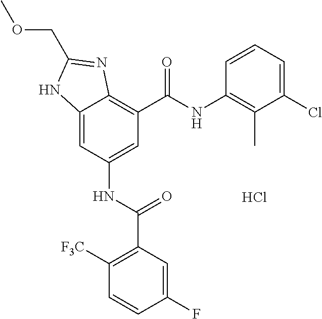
C12=CC(NC(C3=C([F3C])C=CC(F)=C3)=O)=CC(C(NC3=C(C)C(Cl)=CC=C3)=O)=C1N=C(COC)N2.Cl
